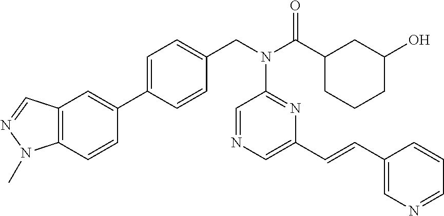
C1=C(C2=CC3=C(C=C2)N(C)N=C3)C=CC(CN(C(C2CCCC(O)C2)=O)C2=NC(C=CC3=CN=CC=C3)=CN=C2)=C1
